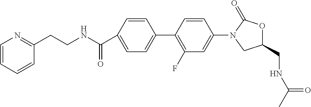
C1(C(NCCC2=NC=CC=C2)=O)=CC=C(C2=C(F)C=C(N3C(=O)OC(CNC(C)=O)C3)C=C2)C=C1
